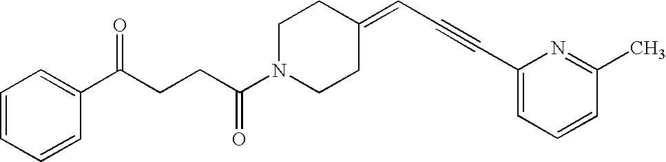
C1=CC=CC(C(CCC(N2CCC(=CC#CC3=CC=CC(C)=N3)CC2)=O)=O)=C1
